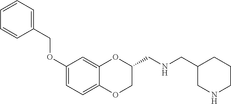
C1(OCC2=CC=CC=C2)=CC=C2C(=C1)OC(CNCC1CNCCC1)CO2
